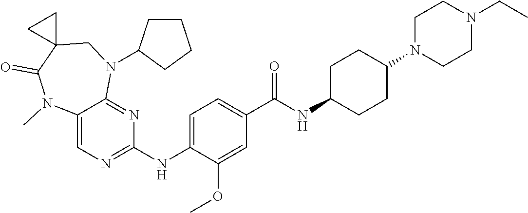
C12=CN=C(NC3=CC=C(C(NC4CCC(N5CCN(CC)CC5)CC4)=O)C=C3OC)N=C1N(C1CCCC1)CC1(C(=O)N2C)CC1
